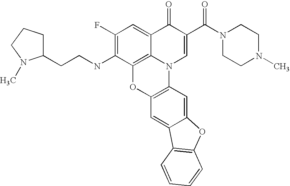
C12=C3C(=CC(F)=C1NCCC1CCCN1C)C(=O)C(C(=O)N1CCN(C)CC1)=CN3C1=C(O2)C=C2C(=C1)OC1=C2C=CC=C1
